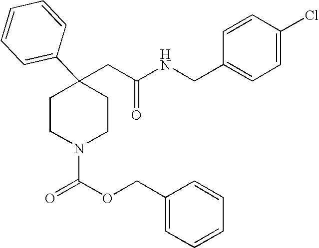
C(C1(C2=CC=CC=C2)CCN(C(OCC2=CC=CC=C2)=O)CC1)C(NCC1=CC=C(Cl)C=C1)=O
